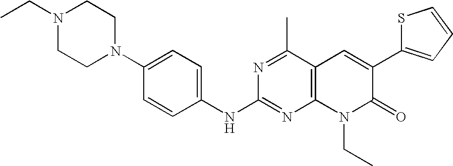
C1(NC2=NC3=C(C(C)=N2)C=C(C2=CC=CS2)C(=O)N3CC)=CC=C(N2CCN(CC)CC2)C=C1
